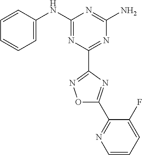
C1=CC(NC2=NC(C3=NOC(C4=NC=CC=C4F)=N3)=NC(N)=N2)=CC=C1
